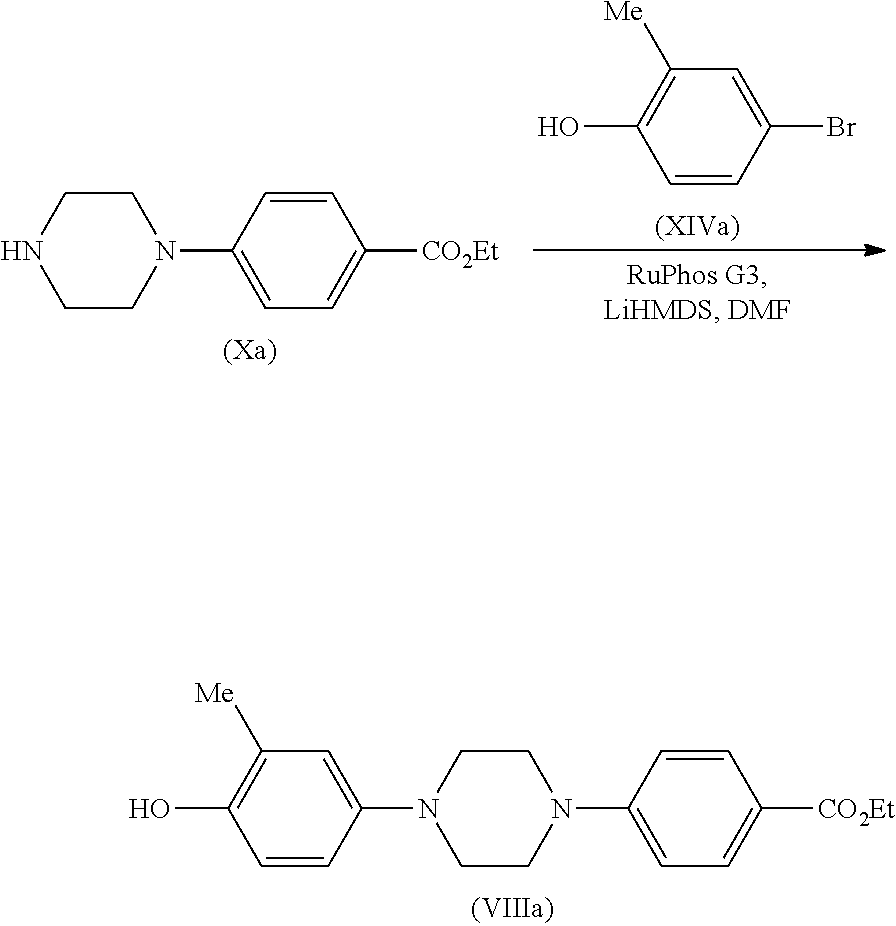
C1CN(C2=CC=C([CO2Et])C=C2)CCN1C1=CC([Me])=C(O)C=C1.C1CN(C2=CC=C([CO2Et])C=C2)CCN1.C1=CC(Br)=CC([Me])=C1O
